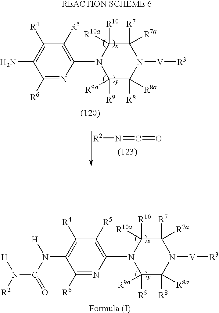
C1([R10])([R10a])C([R7])([R7a])N([V][R3])C([R8])([R8a])C([R9])([R9a])N1C1=C([R5])C([R4])=C(N(C(=O)N([R2])[H])[H])C([R6])=N1.C1([R10])([R10a])C([R7])([R7a])N([V][R3])C([R8])([R8a])C([R9])([R9a])N1C1=C([R5])C([R4])=C(N)C([R6])=N1.[R2]N=C=O
